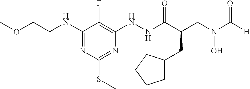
C1(NCCOC)=NC(SC)=NC(NNC(C(CN(C([H])=O)O)CC2CCCC2)=O)=C1F
